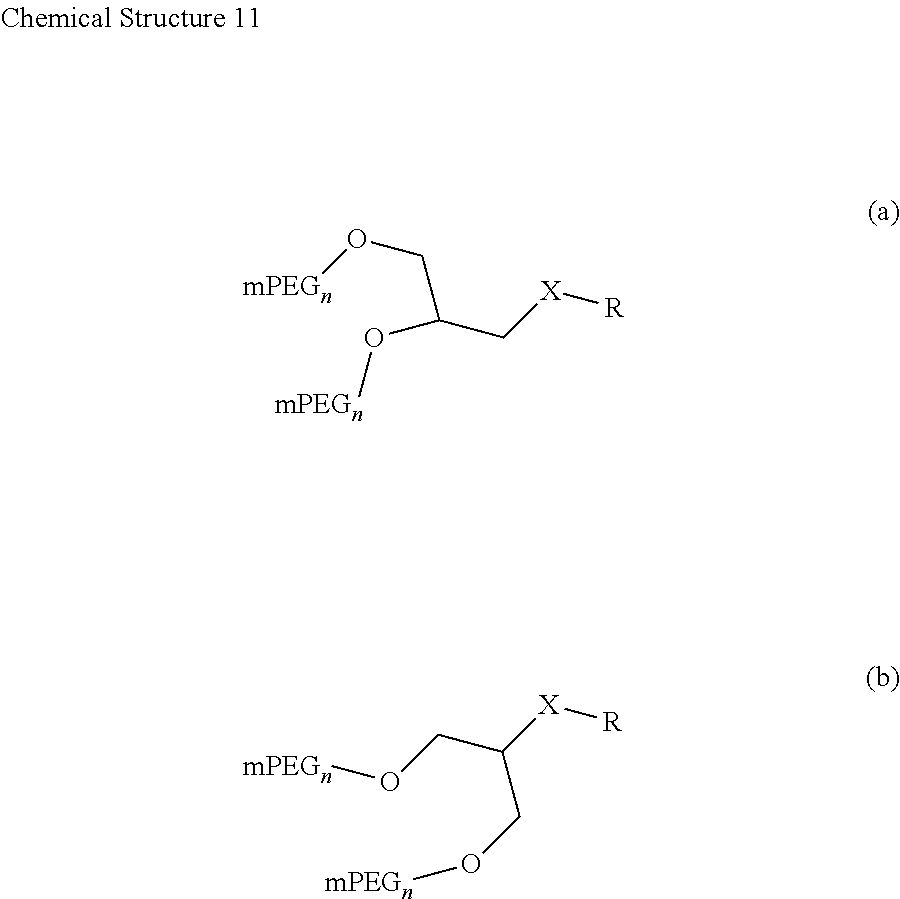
C(O[mPEGn])C([X][R])CO[mPEGn].C(O[mPEGn])C(C[X][R])O[mPEGn]
